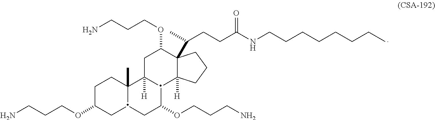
C1C(OCCCN)CC2C(C)(C1)C1([H])C(C(OCCCN)C2)C2([H])C(C(C)CCC(NCCCCCCCC)=O)(C(OCCCN)C1)CCC2
